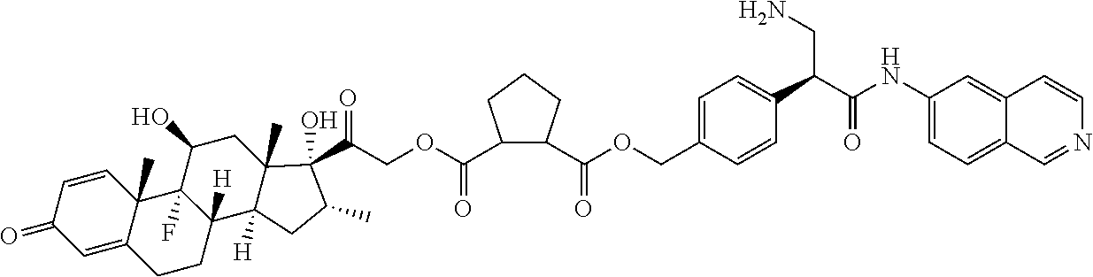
C1=CC2(C)C(=CC1=O)CCC1([H])C2(F)C(O)CC2(C)C1([H])CC(C)C2(C(=O)COC(C1C(C(OCC2=CC=C(C(C(NC3=CC=C4C(=C3)C=CN=C4)=O)CN)C=C2)=O)CCC1)=O)O
